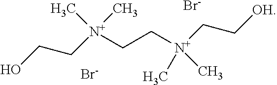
[N+](CC[N+](CC[OH])(C)C)(CCO)(C)C.[Br-].[Br-]
